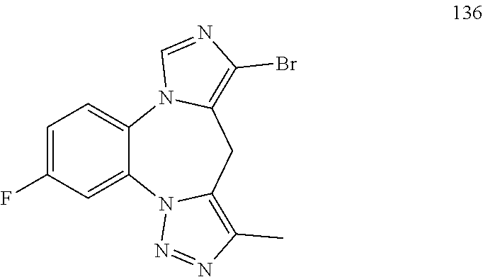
C1=C(F)C=C2C(=C1)N1C(=C(Br)N=C1)CC1=C(C)N=NN21
